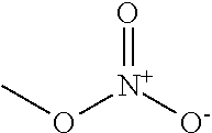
CO[N+]([O-])=O
